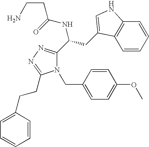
N1(CC2=CC=C(OC)C=C2)C(C(CC2=CNC3=C2C=CC=C3)NC(=O)CCN)=NN=C1CCC1=CC=CC=C1
